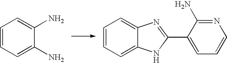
C1=CC=C(N)C(N)=C1.C1=CC=C2C(=C1)N=C(C1=CC=CN=C1N)N2
